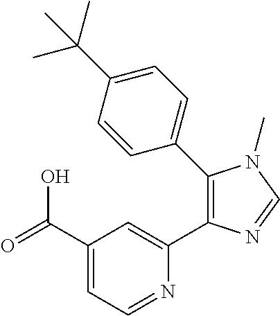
C1(C(=O)O)=CC=NC(C2=C(C3=CC=C(C(C)(C)C)C=C3)N(C)C=N2)=C1
